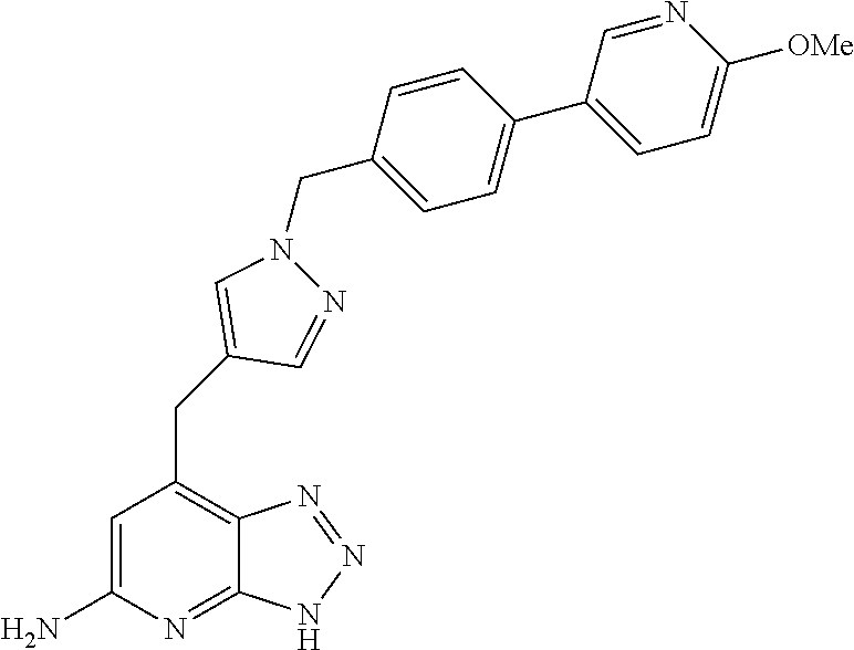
C1=C(N)N=C2C(=C1CC1=CN(CC3=CC=C(C4=CC=C([OMe])N=C4)C=C3)N=C1)N=NN2
